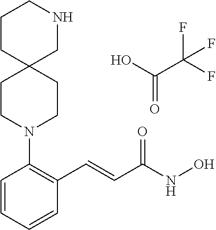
C1=CC=CC(C=CC(NO)=O)=C1N1CCC2(CC1)CNCCC2.OC(C(F)(F)F)=O
